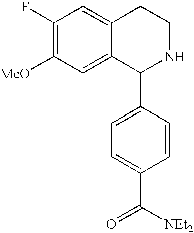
C1(F)=C([MeO])C=C2C(=C1)CCNC2C1=CC=C(C([NEt2])=O)C=C1
